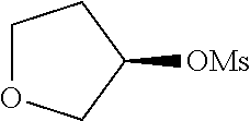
C1OCC([OMs])C1
